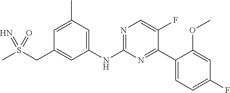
C1=C(C)C=C(NC2=NC=C(F)C(C3=CC=C(F)C=C3OC)=N2)C=C1CS(C)(=N)=O
